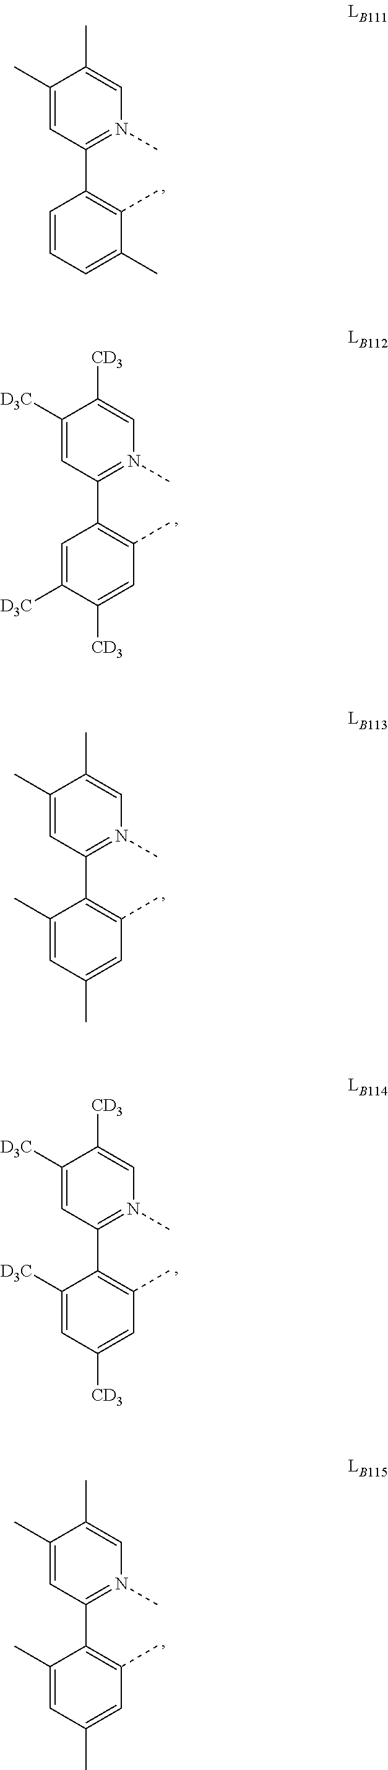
C1(C)=CC(C2=C(C)C(C)=CC=C2)=N(C)C=C1C.C1(C)=CC(C2=C(C)C=C(C)C=C2C)=N(C)C=C1C.C1(C)=CC(C2=C(C)C=C(C)C=C2C)=N(C)C=C1C.C1([D3C])=CC(C2=C(C)C=C([CD3])C([D3C])=C2)=N(C)C=C1[CD3].C1([D3C])=CC(C2=C(C)C=C([CD3])C=C2[D3C])=N(C)C=C1[CD3]
